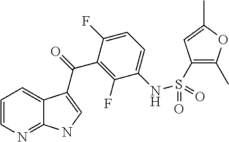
C12=NC=CC=C1C(C(=O)C1=C(F)C(NS(=O)(=O)C3=C(C)OC(C)=C3)=CC=C1F)=CN2
